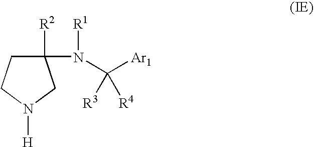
C1([R2])(N([R1])C([Ar1])([R4])[R3])CCN([H])C1
